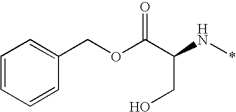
C(N*)(C(OCC1=CC=CC=C1)=O)CO
